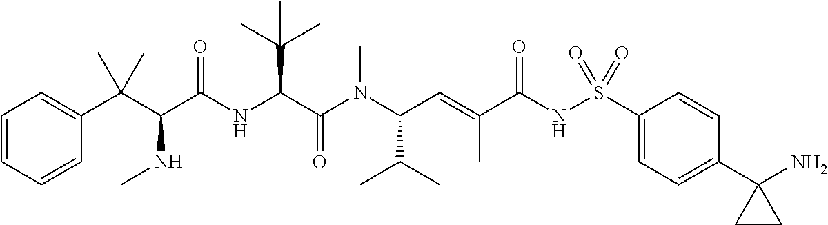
C1=CC=CC(C(C(C(NC(C(N(C(C=C(C(NS(C2=CC=C(C3(N)CC3)C=C2)(=O)=O)=O)C)C(C)C)C)=O)C(C)(C)C)=O)NC)(C)C)=C1
